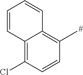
C1=CC2=C(Cl)C=CC(C)=C2C=C1
